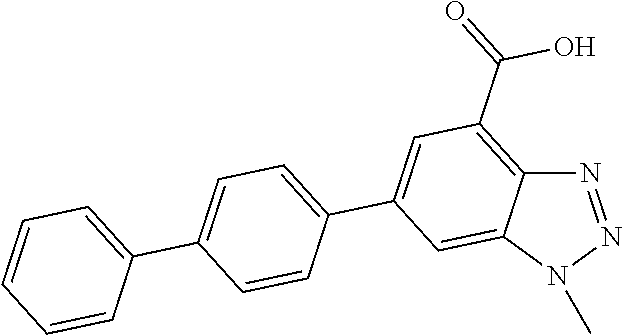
N1=NN(C)C2=CC(C3=CC=C(C4=CC=CC=C4)C=C3)=CC(C(=O)O)=C12
